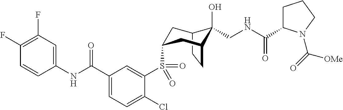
C1(F)=C(F)C=C(NC(C2=CC=C(Cl)C(S(=O)(=O)C3CC4C(O)(CNC(=O)C5CCCN5C(=O)[OMe])C(CC4)C3)=C2)=O)C=C1
